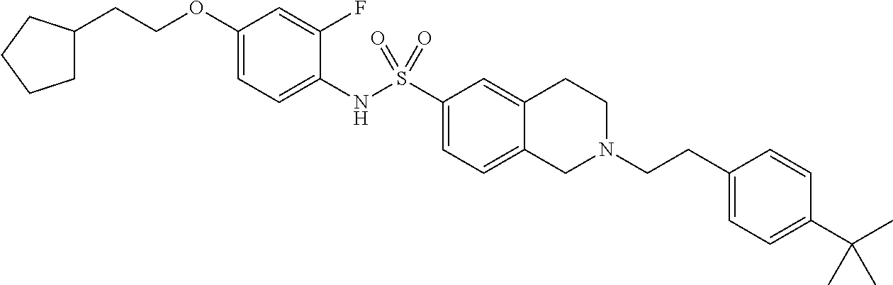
C1(OCCC2CCCC2)=CC=C(NS(C2=CC=C3C(=C2)CCN(CCC2=CC=C(C(C)(C)C)C=C2)C3)(=O)=O)C(F)=C1
